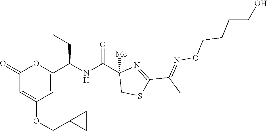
C1(=O)C=C(OCC2CC2)C=C(C(NC(C2([Me])CSC(C(C)=NOCCCCO)=N2)=O)CCC)O1
